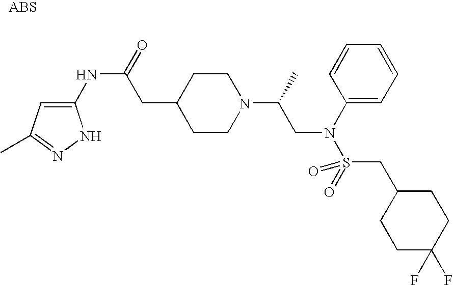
C1(NC(=O)CC2CCN(C(C)CN(C3=CC=CC=C3)S(=O)(CC3CCC(F)(F)CC3)=O)CC2)=CC(C)=NN1
